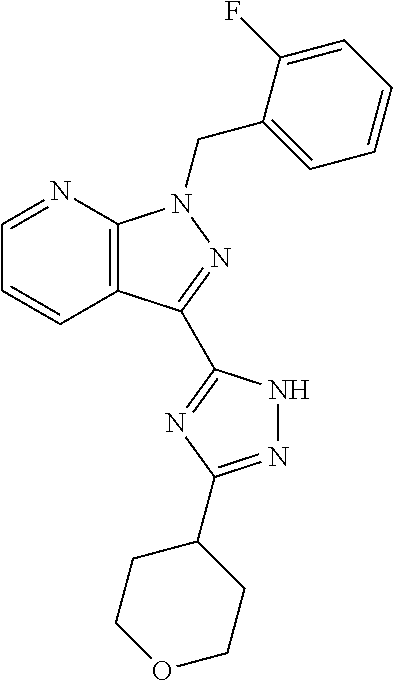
C1=NC2=C(C=C1)C(C1=NC(C3CCOCC3)=NN1)=NN2CC1=CC=CC=C1F
